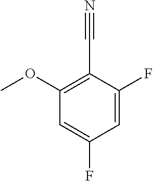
C1(OC)=C(C#N)C(F)=CC(F)=C1
